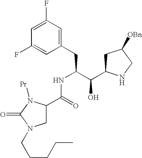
C1(F)=CC(F)=CC(CC(C(C2CC([OBn])CN2)O)NC(C2CN(CCCCC)C(=O)N2[Pr])=O)=C1
